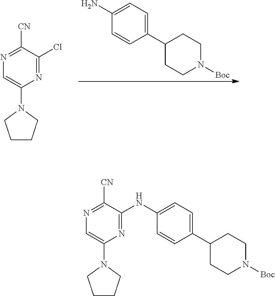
C1=C(N2CCCC2)N=C(Cl)C([CN])=N1.C1=C(N)C=CC(C2CCN([Boc])CC2)=C1.C1=C(N2CCCC2)N=C(NC2=CC=C(C3CCN([Boc])CC3)C=C2)C([CN])=N1
